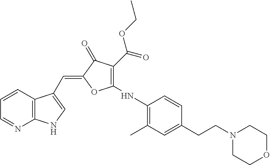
C1=CC2=C(N=C1)NC=C2C=C1C(=O)C(C(OCC)=O)=C(NC2=C(C)C=C(CCN3CCOCC3)C=C2)O1
